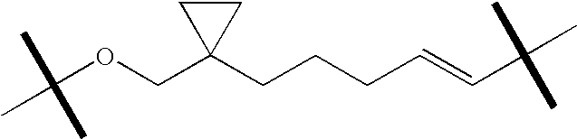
C(OCC1(CCCC=CC(C)(C)C)CC1)(C)(C)C
